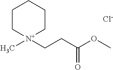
C1C[N+](CCC(OC)=O)(C)CCC1.[Cl-]
